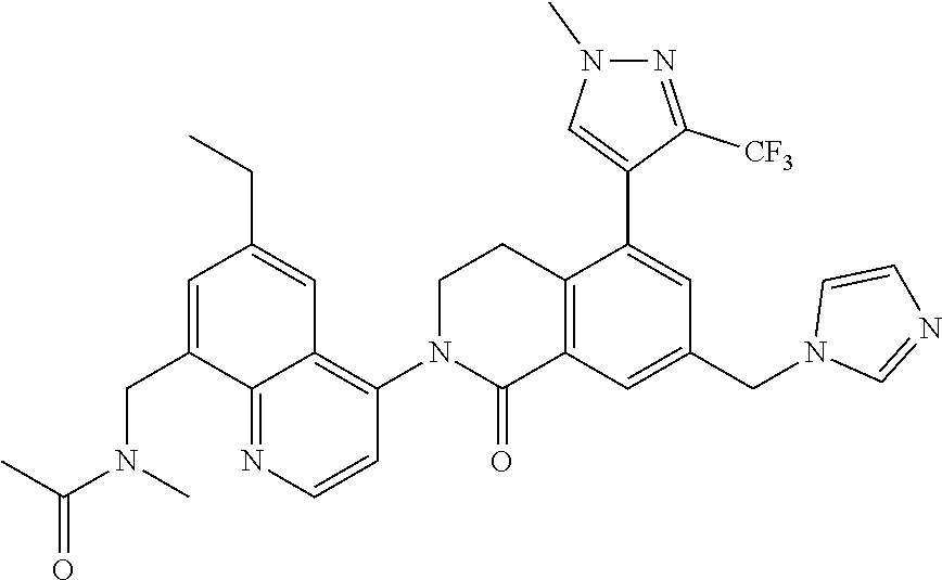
C12=C(C=C(CN3C=NC=C3)C=C1C1=CN(C)N=C1[CF3])C(=O)N(C1=C3C(=NC=C1)C(CN(C(=O)C)C)=CC(CC)=C3)CC2
